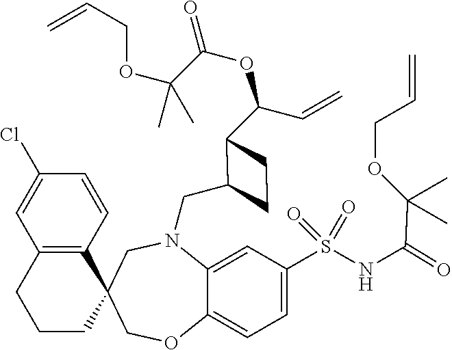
C12=CC(S(NC(C(OCC=C)(C)C)=O)(=O)=O)=CC=C1OCC1(CN2CC2C(C(C=C)OC(C(OCC=C)(C)C)=O)CC2)C2=C(CCC1)C=C(Cl)C=C2
